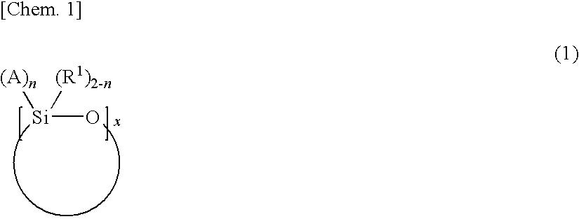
[Si](O)([(R1)2-n])[(A)n]
